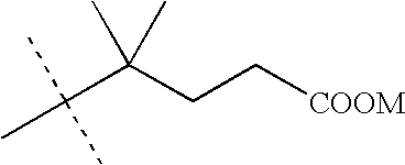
CC(C(CC[COOM])(C)C)(C)C
